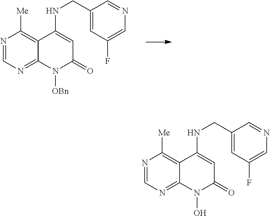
N1=CN=C2C(=C1[Me])C(NCC1=CC(F)=CN=C1)=CC(=O)N2[OBn].N1=CN=C2C(=C1[Me])C(NCC1=CC(F)=CN=C1)=CC(=O)N2O
